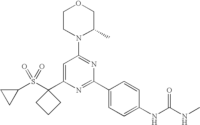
C1(S(C2(C3=CC(N4C(C)COCC4)=NC(C4=CC=C(NC(=O)NC)C=C4)=N3)CCC2)(=O)=O)CC1
